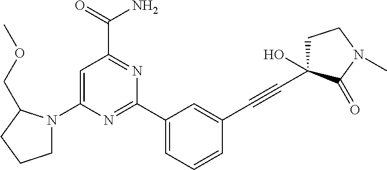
C1=C(N2CCCC2COC)N=C(C2=CC=CC(C#CC3(O)CCN(C)C3=O)=C2)N=C1C(=O)N
